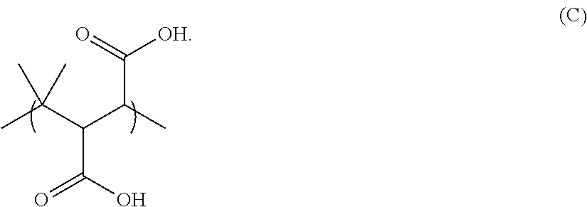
CC(C(C(C)C(=O)[OH])C(=O)O)(C)C
